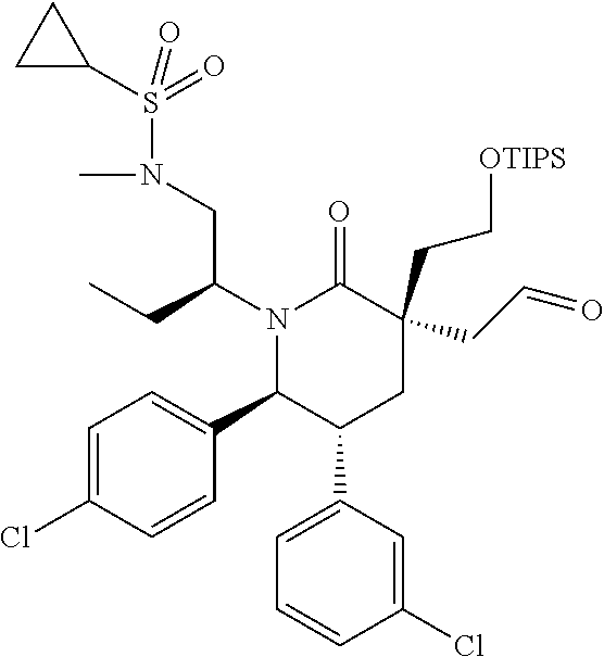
S(N(CC(N1C(C2=CC=C(Cl)C=C2)C(C2=CC=CC(Cl)=C2)CC(CC[OTIPS])(CC=O)C1=O)CC)C)(C1CC1)(=O)=O
